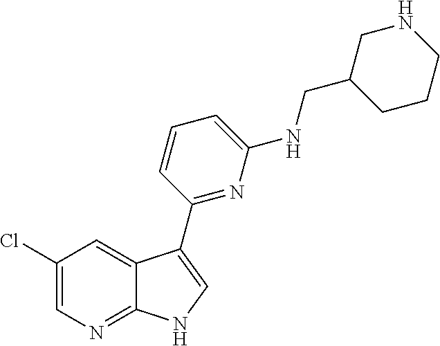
C1(Cl)=CN=C2C(=C1)C(C1=NC(NCC3CCCNC3)=CC=C1)=CN2
